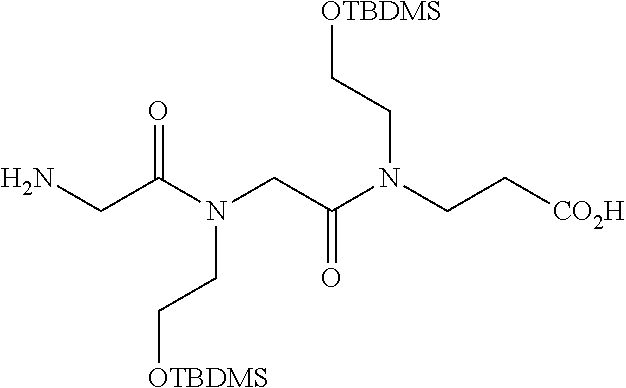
NCC(N(CC(N(CC[CO2H])CC[OTBDMS])=O)CC[OTBDMS])=O
